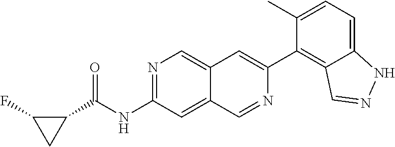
N1=C(NC(C2C(F)C2)=O)C=C2C(=C1)C=C(C1=C3C(=CC=C1C)NN=C3)N=C2
